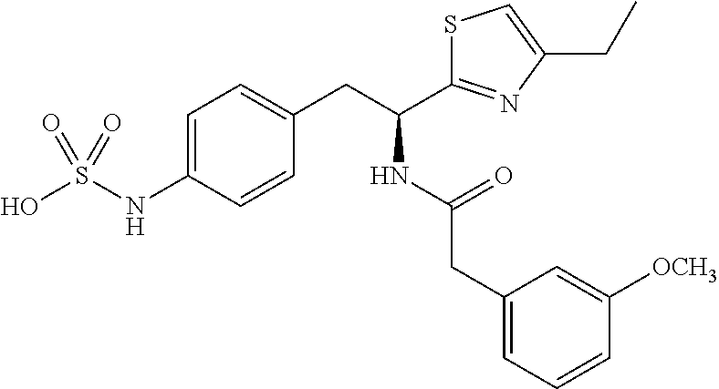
C1=C(NS(O)(=O)=O)C=CC(CC(NC(=O)CC2=CC=CC([OCH3])=C2)C2=NC(CC)=CS2)=C1
